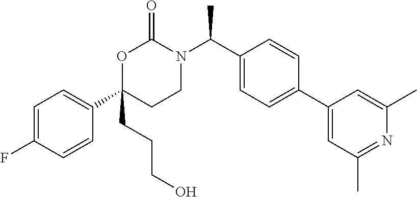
C1=C(F)C=CC(C2(CCCO)CCN(C(C3=CC=C(C4=CC(C)=NC(C)=C4)C=C3)C)C(=O)O2)=C1
